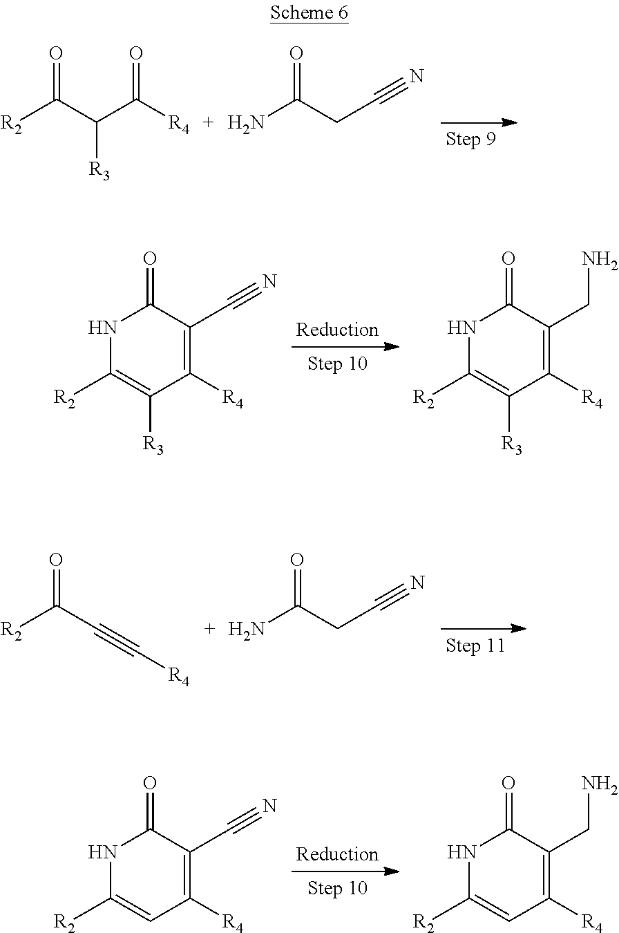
O=C(C(C([R4])=O)[R3])[R2].NC(CC#N)=O.N1C([R2])=C([R3])C([R4])=C(C#N)C1=O.N1C([R2])=C([R3])C([R4])=C(CN)C1=O.O=C(C#C[R4])[R2].NC(CC#N)=O.N1C([R2])=CC([R4])=C(C#N)C1=O.N1C([R2])=CC([R4])=C(CN)C1=O
